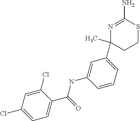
N1=C(N)SCCC1(C1=CC=CC(NC(C2=CC=C(Cl)C=C2Cl)=O)=C1)C
